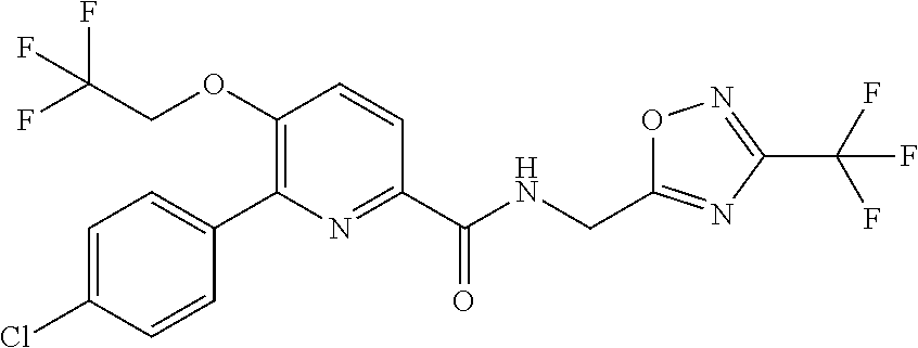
FC(COC1=C(C2=CC=C(Cl)C=C2)N=C(C(NCC2=NC(C(F)(F)F)=NO2)=O)C=C1)(F)F
